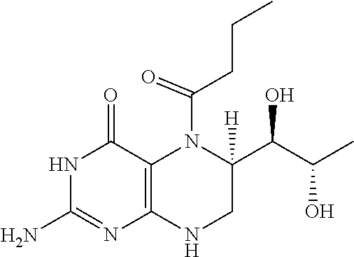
N1C(N)=NC2=C(C1=O)N(C(CCC)=O)C(C(C(C)O)O)([H])CN2
